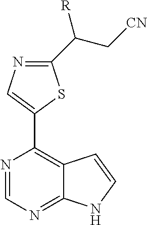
N1=CN=C2C(=C1C1=CN=C(C(C[CN])[R])S1)C=CN2
